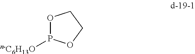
O1P([n-C6H13O])OCC1
